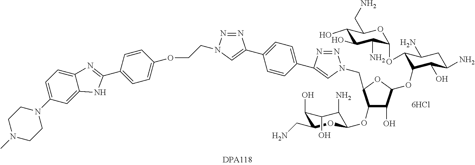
[6HCl].C(OC1=CC=C(C2=NC3=CC=C(N4CCN(C)CC4)C=C3N2)C=C1)CN1N=NC(C2=CC=C(C3=CN(CC4OC(OC5C(OC6C(N)C(O)C(O)C(CN)O6)C(N)CC(N)C5O)C(O)C4OC4C(N)C(O)C(O)C(CN)O4)N=N3)C=C2)=C1
